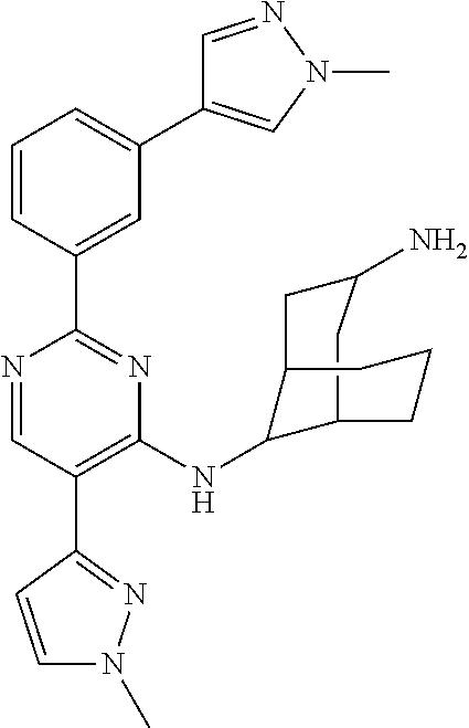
C1=C(C2=NC(NC3C4CC(N)CC3CCC4)=C(C3=NN(C)C=C3)C=N2)C=CC=C1C1=CN(C)N=C1
